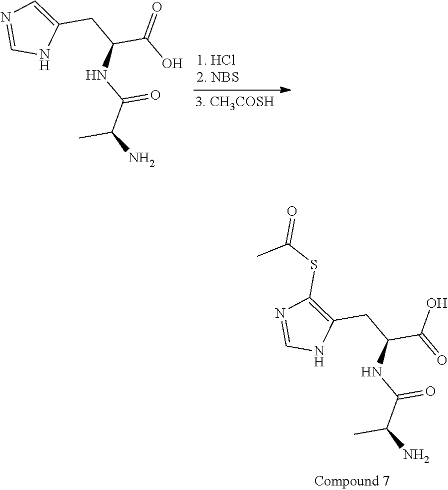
C1=NC=C(CC(C(O)=O)NC(C(N)C)=O)N1.C1=NC(SC(=O)C)=C(CC(C(=O)O)NC(C(N)C)=O)N1
